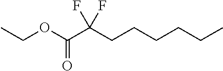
C(OC(=O)C(CCCCCC)(F)F)C
